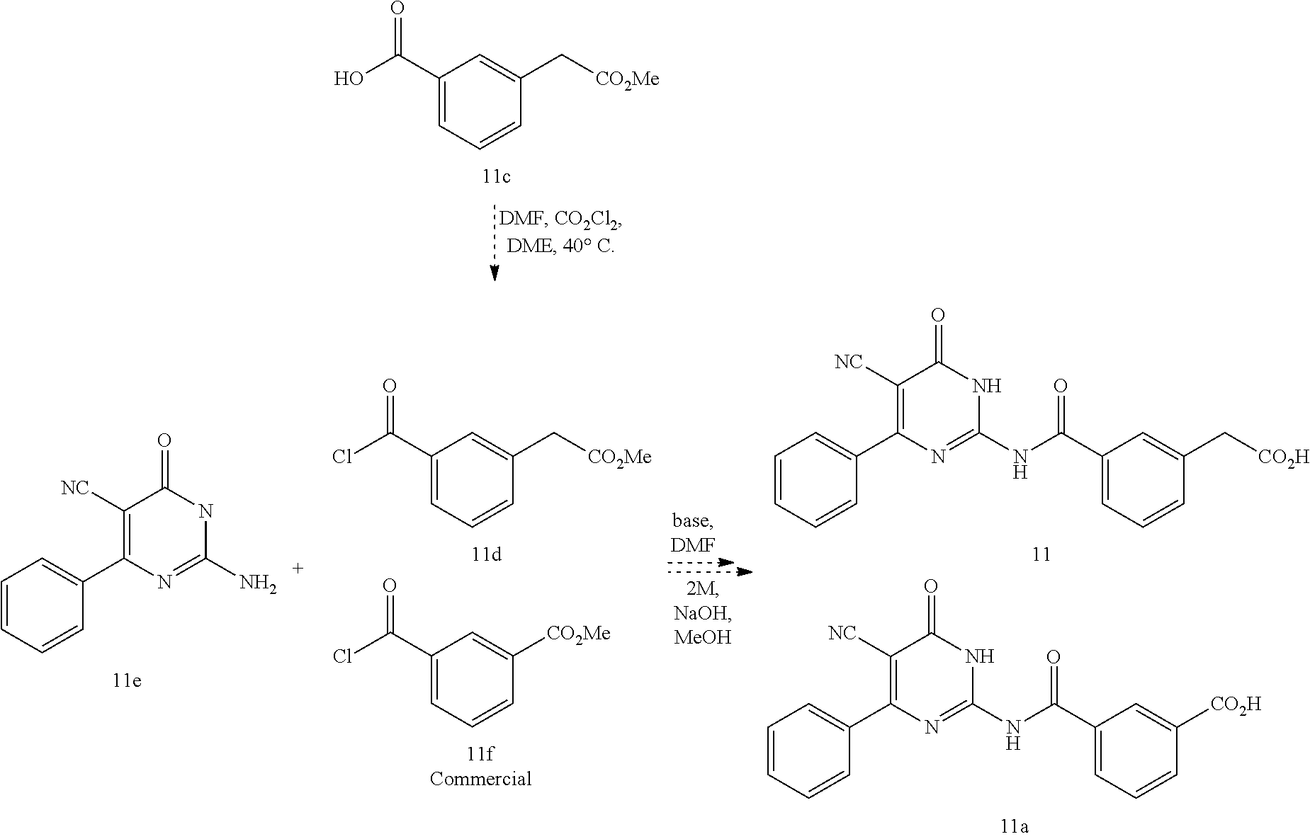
C1(C(O)=O)=CC=CC(C[CO2Me])=C1.C1(C(Cl)=O)=CC=CC([CO2Me])=C1.C1(C(NC2=NC(C3=CC=CC=C3)=C([NC])C(=O)N2)=O)=CC=CC(C[CO2H])=C1.C1(C(NC2=NC(C3=CC=CC=C3)=C([NC])C(=O)N2)=O)=CC=CC([CO2H])=C1.C1(C(Cl)=O)=CC=CC(C[CO2Me])=C1.C1=CC=CC(C2=C([NC])C(=O)NC(N)=N2)=C1
